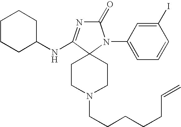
C1CCC(NC2=NC(=O)N(C3=CC=CC(I)=C3)C23CCN(CCCCCC=C)CC3)CC1
